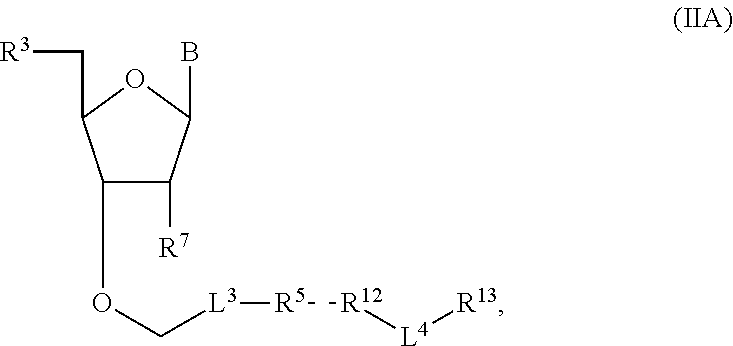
O1C(C[R3])C(OC[L3][R5][R12][L4][R13])C([R7])C1B
